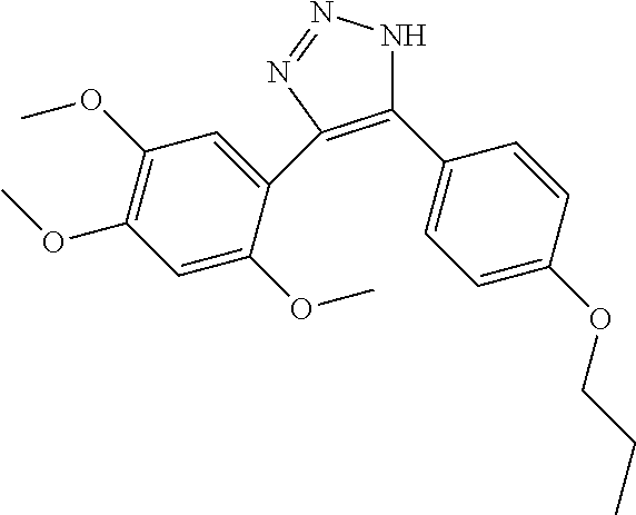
C1(C2=CC=C(OCCC)C=C2)=C(C2=CC(OC)=C(OC)C=C2OC)N=NN1
